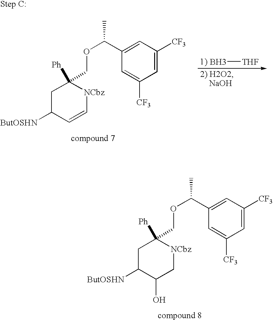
C1=C([CF3])C=C(C(OCC2([Ph])CC([ButOSHN])C(O)C[NCbz]2)C)C=C1[CF3].C1=C([CF3])C=C(C(OCC2([Ph])CC([ButOSHN])C=C[NCbz]2)C)C=C1[CF3].B[THF]
